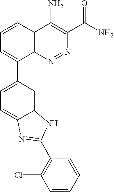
C1=CC2=C(C(C3=CC=C4C(=C3)NC(C3=C(Cl)C=CC=C3)=N4)=C1)N=NC(C(N)=O)=C2N
